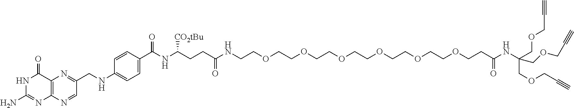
N1C(N)=NC2=C(C1=O)N=C(CNC1=CC=C(C(NC(CCC(NCCOCCOCCOCCOCCOCCOCCC(NC(COCC#C)(COCC#C)COCC#C)=O)=O)[CO2tBu])=O)C=C1)C=N2
